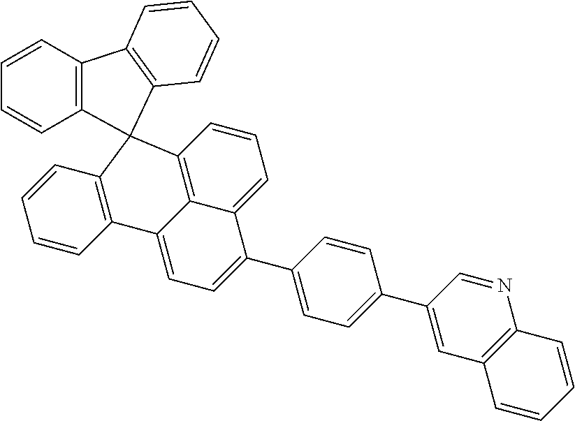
C12=C(C=CC=C1)C1=C(C=CC=C1)C21C2=C3C(=CC=C2)C(C2=CC=C(C4=CC5=C(N=C4)C=CC=C5)C=C2)=CC=C3C2=C1C=CC=C2
